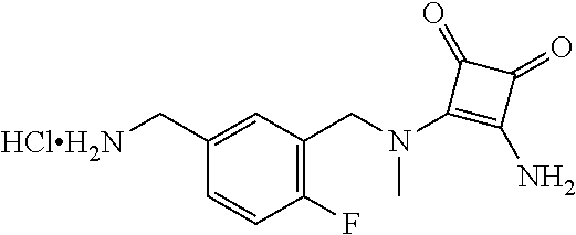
C1(F)=C(CN(C2=C(N)C(=O)C2=O)C)C=C(C[HClH2N])C=C1
